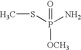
S(P(N)(=O)[OCH3])C
